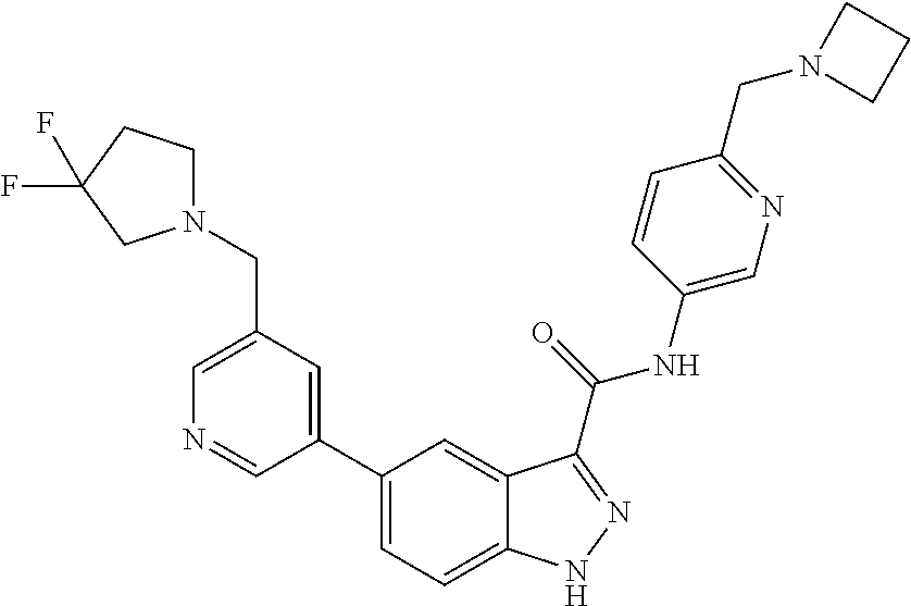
C1(CN2CCC(F)(F)C2)=CN=CC(C2=CC=C3C(=C2)C(C(NC2=CN=C(CN4CCC4)C=C2)=O)=NN3)=C1
